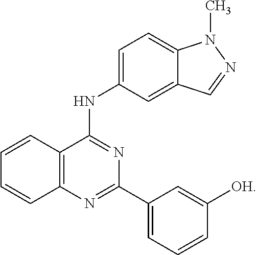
C12=CC=C(NC3=NC(C4=CC=CC([OH])=C4)=NC4=C3C=CC=C4)C=C1C=NN2C
